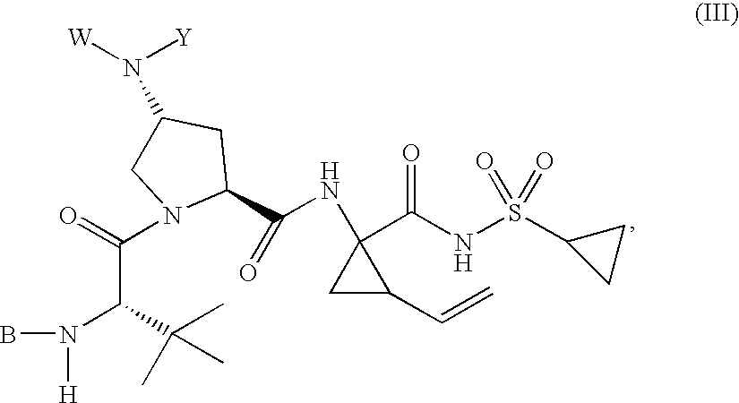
[W]N([Y])C1CN(C(C(N(B)[H])C(C)(C)C)=O)C(C(=O)NC2(C(NS(C3CC3)(=O)=O)=O)CC2C=C)C1
